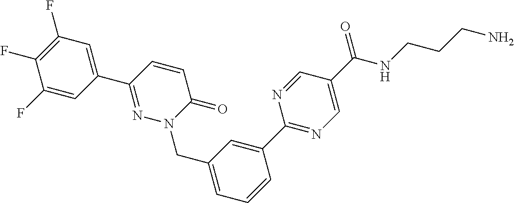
C1=C(C2=NC=C(C(NCCCN)=O)C=N2)C=CC=C1CN1N=C(C2=CC(F)=C(F)C(F)=C2)C=CC1=O
